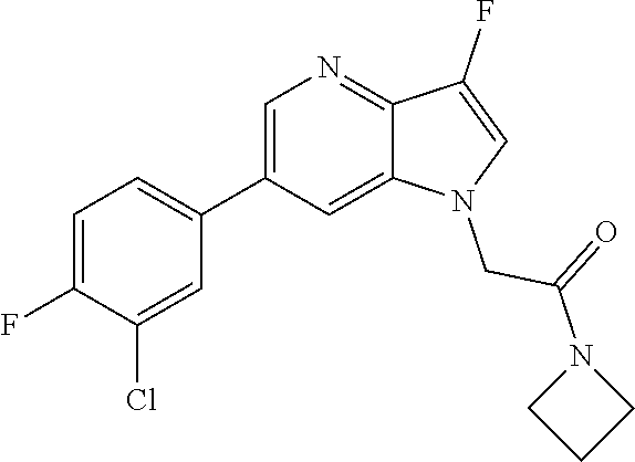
C1=C(C2=CC=C(F)C(Cl)=C2)C=C2C(=N1)C(F)=CN2CC(=O)N1CCC1
